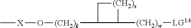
C1([(CH2)k]O[X]C)C([(CH2)w][LG14])[(CH2)x]C1
